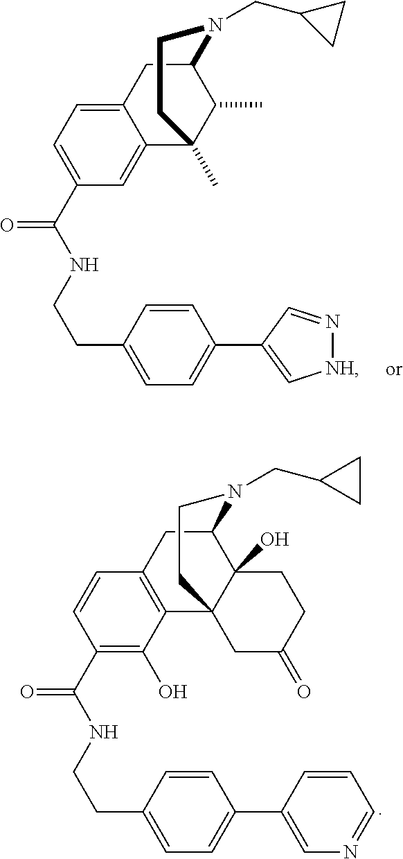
C1(C(NCCC2=CC=C(C3=C[NH]N=C3)C=C2)=O)=CC=C2C(=C1)C1(C)C(C)C(C2)N(CC2CC2)CC1.C1(C(NCCC2=CC=C(C3=CN=CC=C3)C=C2)=O)=C(O)C2=C(C=C1)CC1C3(O)C2(CCN1CC1CC1)CC(=O)CC3
